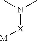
N([X][M])(C)C
